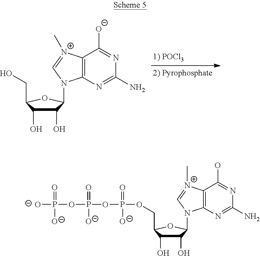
C1(O)C(O)C(CO)OC1N1C2=C([N+](C)=C1)C([O-])=NC(N)=N2.C1(O)C(O)C(COP(OP(OP(=O)([O-])[O-])(=O)[O-])(=O)[O-])OC1N1C2=C([N+](C)=C1)C(O)=NC(N)=N2
